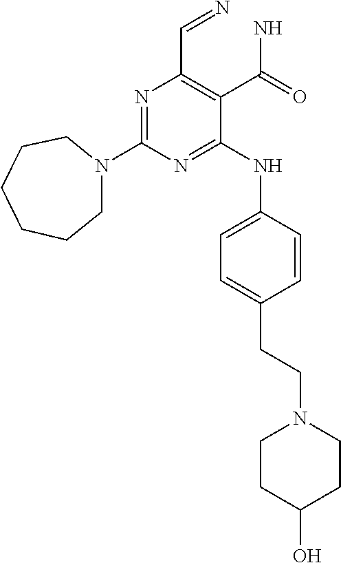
N1=C(N2CCCCCC2)N=C(NC2=CC=C(CCN3CCC(O)CC3)C=C2)C(C(N)=O)=C1C=N
